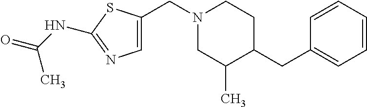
C1=CC=CC=C1CC1CCN(CC2=CN=C(NC(=O)C)S2)CC1C
